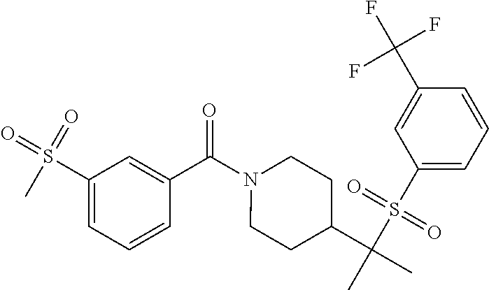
C1(S(=O)(=O)C)=CC=CC(C(N2CCC(C(C)(S(C3=CC=CC(C(F)(F)F)=C3)(=O)=O)C)CC2)=O)=C1
